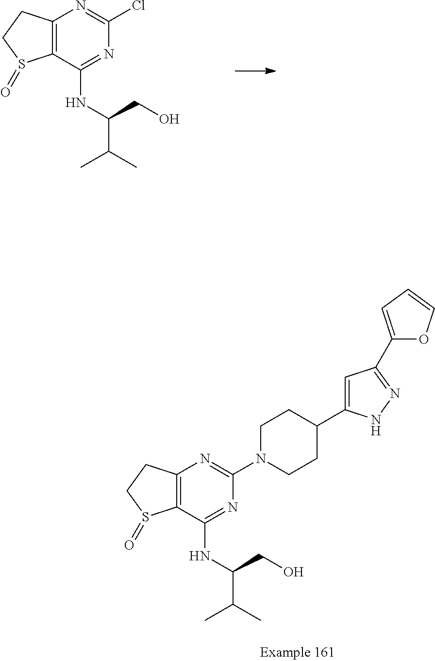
C12=C(C(NC(C(C)C)CO)=NC(Cl)=N1)S(=O)CC2.C12=C(C(NC(C(C)C)CO)=NC(N3CCC(C4=CC(C5=CC=CO5)=NN4)CC3)=N1)S(=O)CC2
